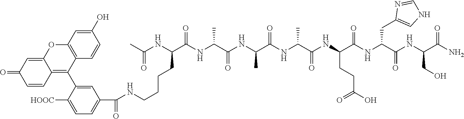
NC(C(NC(C(NC(C(NC(C(NC(C(NC(C(NC(C(NC(C)=O)CCCCNC(C1=CC=C([HOOC])C(C2=C3C(=CC(=O)C=C3)OC3=C2C=CC(O)=C3)=C1)=O)=O)C)=O)C)=O)C)=O)CCC(O)=O)=O)CC1=CNC=N1)=O)CO)=O
